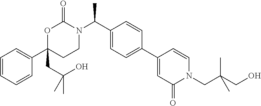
C1=CC=CC(C2(CC(O)(C)C)CCN(C(C3=CC=C(C4=CC(=O)N(CC(CO)(C)C)C=C4)C=C3)C)C(=O)O2)=C1
